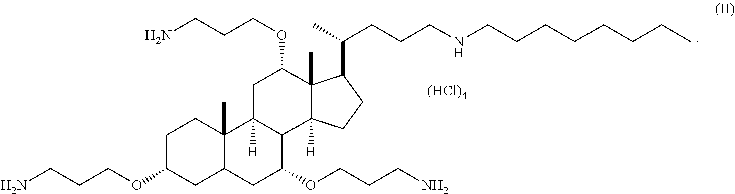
NCCCOC1CC2([H])C(C3([H])C1(C)C(C(C)CCCNCCCCCCCC)CC3)C(OCCCN)CC1C2(C)CCC(OCCCN)C1.[(HCl)4]
